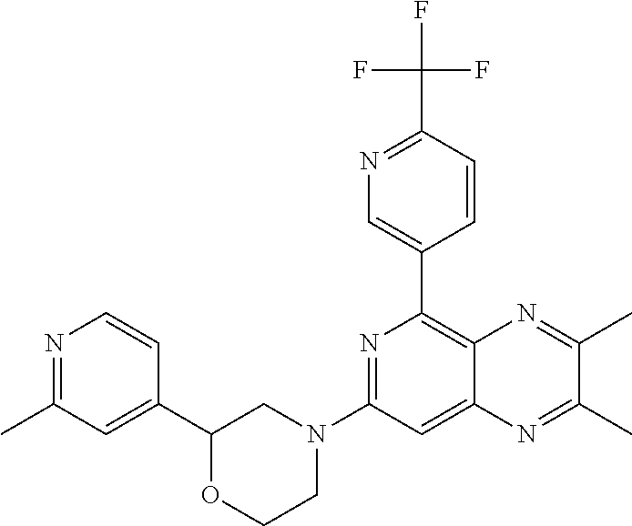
C1(C2=C3C(=CC(N4CCOC(C5=CC(C)=NC=C5)C4)=N2)N=C(C)C(C)=N3)=CN=C(C(F)(F)F)C=C1
